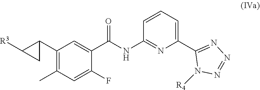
C1(C2C([R3])C2)=C(C)C=C(F)C(C(NC2=NC(C3=NN=NN3[R4])=CC=C2)=O)=C1
